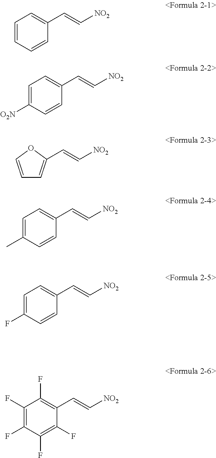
C1=CC=CC(C=C[NO2])=C1.C1=C([O2N])C=CC(C=C[NO2])=C1.C(=C[NO2])C1=CC=CO1.C1=C(C)C=CC(C=C[NO2])=C1.C1=C(F)C=CC(C=C[NO2])=C1.C1(F)=C(F)C(F)=C(F)C(C=C[NO2])=C1F
